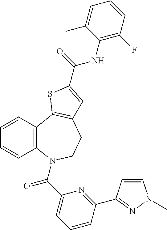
C1=CC(C2=NC(C(=O)N3C4=C(C=CC=C4)C4=C(CC3)C=C(C(=O)NC3=C(F)C=CC=C3C)S4)=CC=C2)=NN1C
